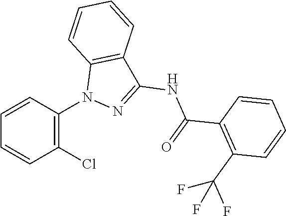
C(NC1=NN(C2=C(Cl)C=CC=C2)C2=C1C=CC=C2)(C1=C(C(F)(F)F)C=CC=C1)=O
